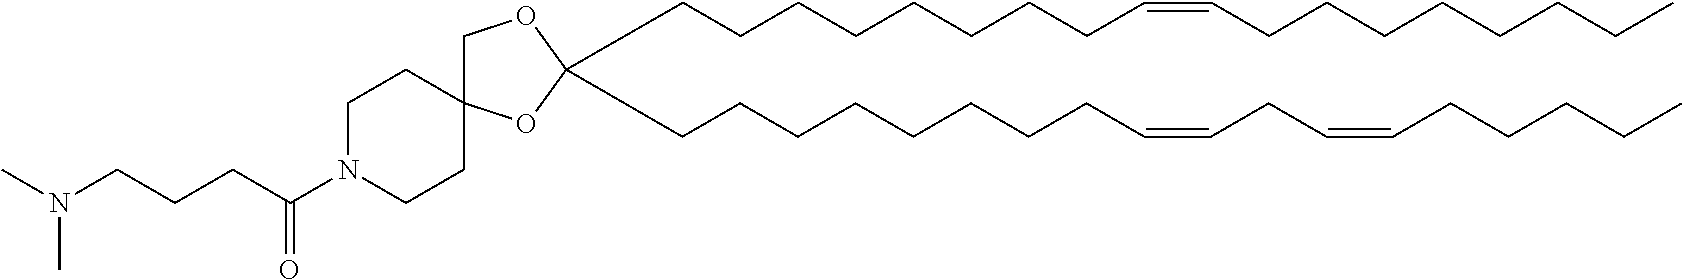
C(CCCCCCCC=CCC=CCCCCC)C1(CCCCCCCCC=CCCCCCCCC)OCC2(O1)CCN(C(CCCN(C)C)=O)CC2
